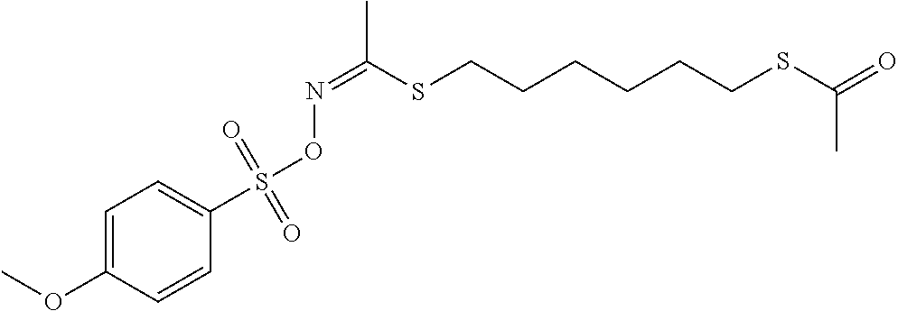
C1=C(OC)C=CC(S(ON=C(C)SCCCCCCSC(=O)C)(=O)=O)=C1
